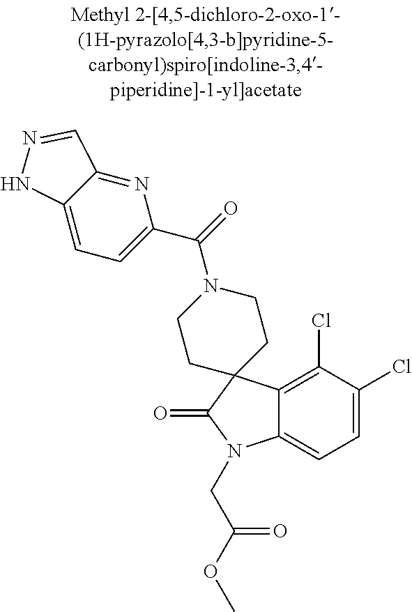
C12=C(Cl)C(Cl)=CC=C1N(CC(OC)=O)C(=O)C21CCN(C(=O)C2=CC=C3C(=N2)C=NN3)CC1
